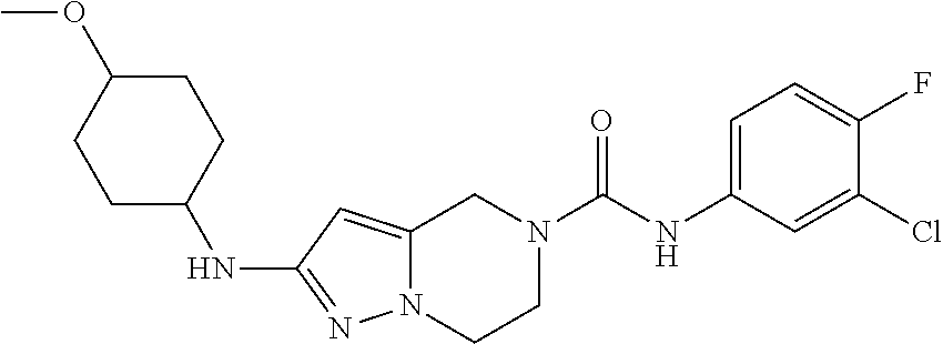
C12=CC(NC3CCC(OC)CC3)=NN1CCN(C(NC1=CC=C(F)C(Cl)=C1)=O)C2
